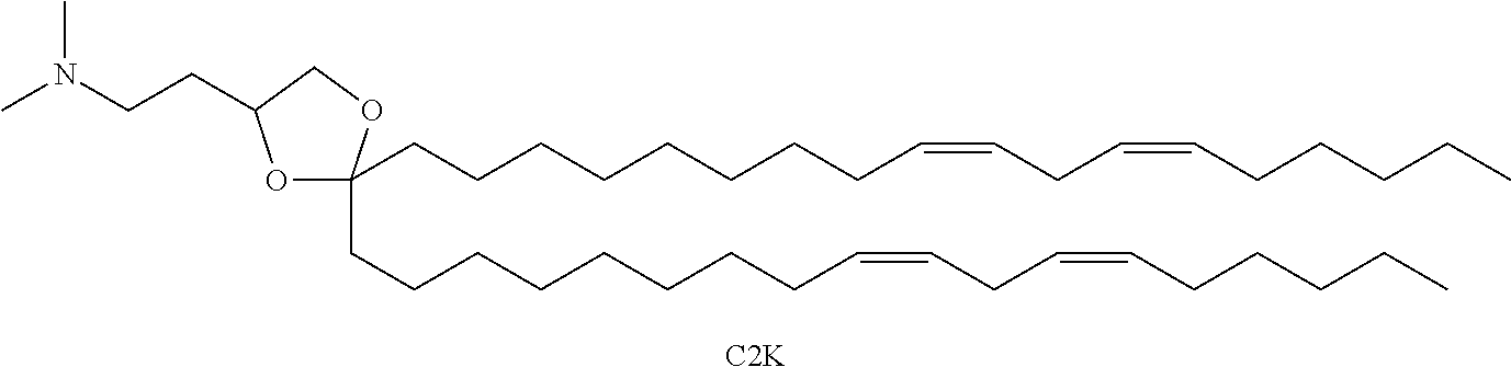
O1C(CCCCCCCCC=CCC=CCCCCC)(CCCCCCCCC=CCC=CCCCCC)OCC1CCN(C)C.[C2K]
